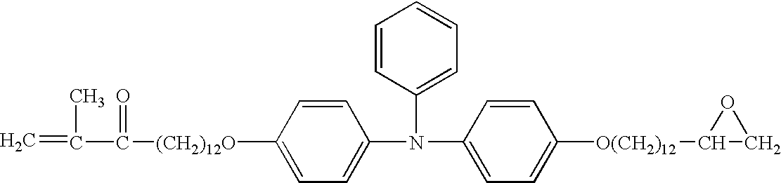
C1=CC([(CH2)12O]C(C(C)=C)=O)=CC=C1N(C1=CC=CC=C1)C1=CC=C([O(CH2)12]C2CO2)C=C1
